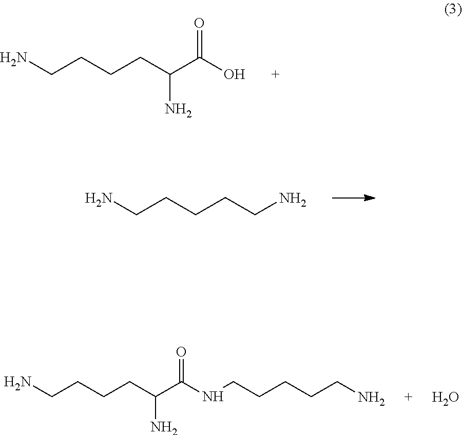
NCCCCC(C(O)=O)N.NCCCCCN.NCCCCC(C(NCCCCCN)=O)N.O
